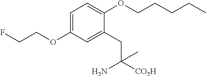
C1=C(OCCF)C=C(CC([CO2H])(N)C)C(OCCCCC)=C1
